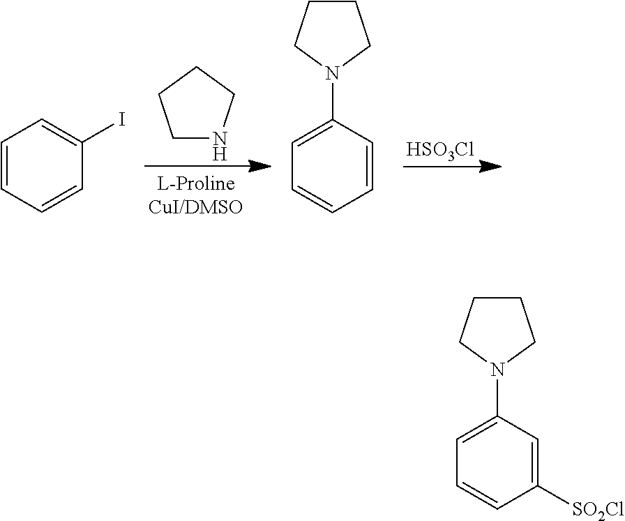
C1NCCC1.[HSO3Cl].C1=CC=CC(I)=C1.C1=C(N2CCCC2)C=CC=C1.C1=C(N2CCCC2)C=C([SO2Cl])C=C1
